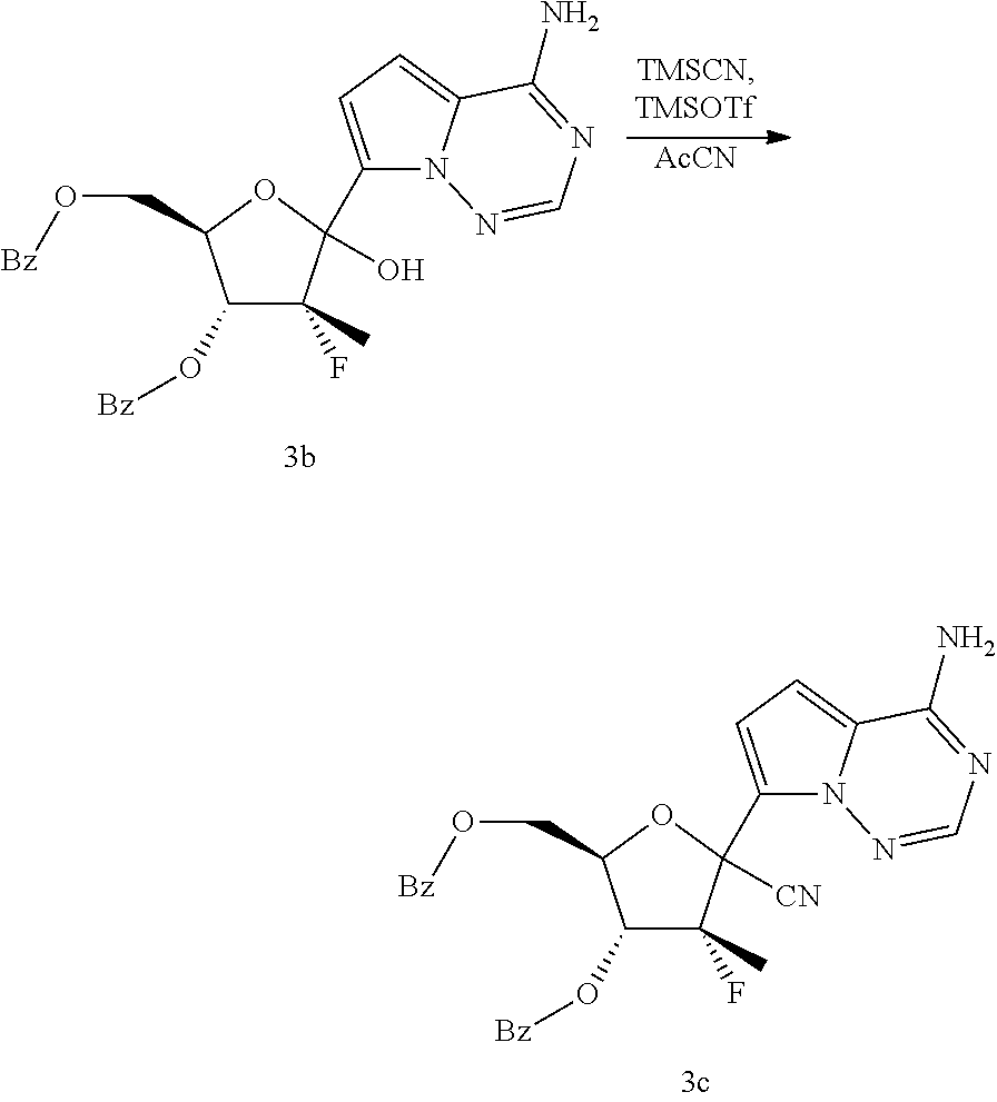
[AcCN].C1(O[Bz])C(F)(C)C(C2=CC=C3N2N=CN=C3N)(O)OC1CO[Bz].C1(O[Bz])C(F)(C)C(C2=CC=C3N2N=CN=C3N)([CN])OC1CO[Bz]
